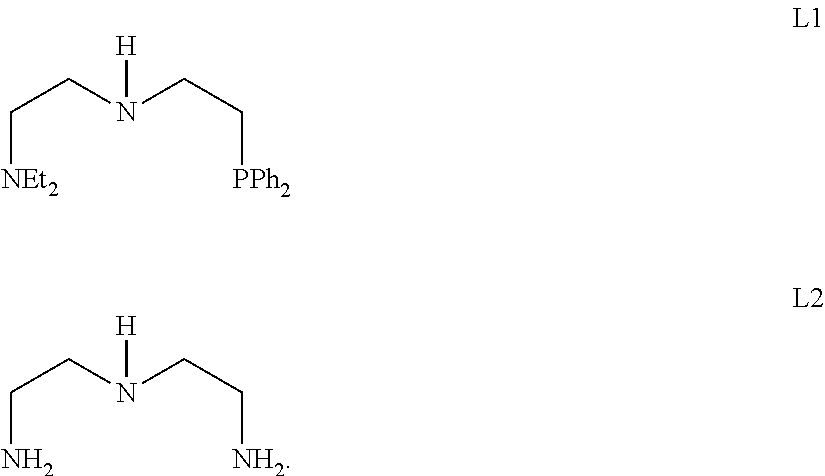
[NEt2]CCN(CC[PPh2])[H].NCCN(CC[NH2])[H]
